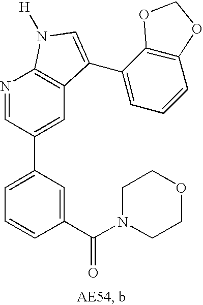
C1(C(=O)N2CCOCC2)=CC(C2=CC3=C(N=C2)N([H])C=C3C2=CC=CC3=C2OCO3)=CC=C1
